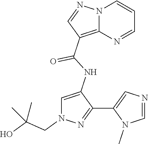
N12C(=C(C(NC3=CN(CC(O)(C)C)N=C3C3=CN=CN3C)=O)C=N1)N=CC=C2
